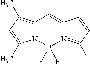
C12=C(C)C=C(C)N1B(F)(F)N1=C(*)C=CC1=C2
